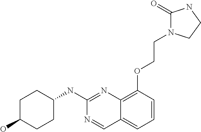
C1C(O)CCC(NC2=NC3=C(OCCN4C(=O)NCC4)C=CC=C3C=N2)C1
